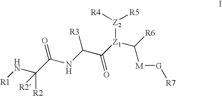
[R1]NC(C(NC(C([Z1](C([R6])[M][G][R7])[Z2]([R4])[R5])=O)[R3])=O)([R2])[R2]
